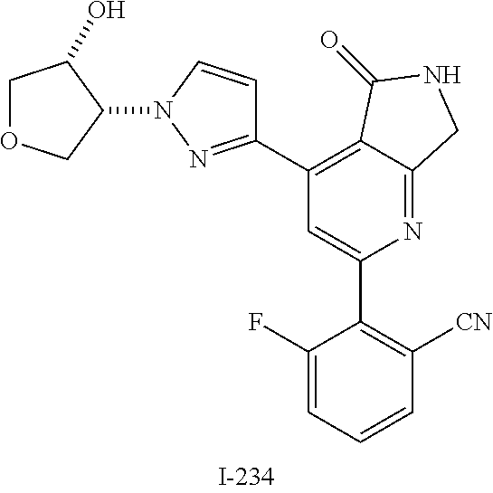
C1(C2=CC(C3=NN(C4C(O)COC4)C=C3)=C3C(=N2)CNC3=O)=C([CN])C=CC=C1F
